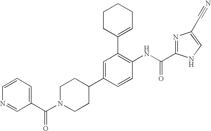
C1CC(C2=C(NC(=O)C3=NC(C#N)=CN3)C=CC(C3CCN(C(C4=CC=CN=C4)=O)CC3)=C2)=CCC1
